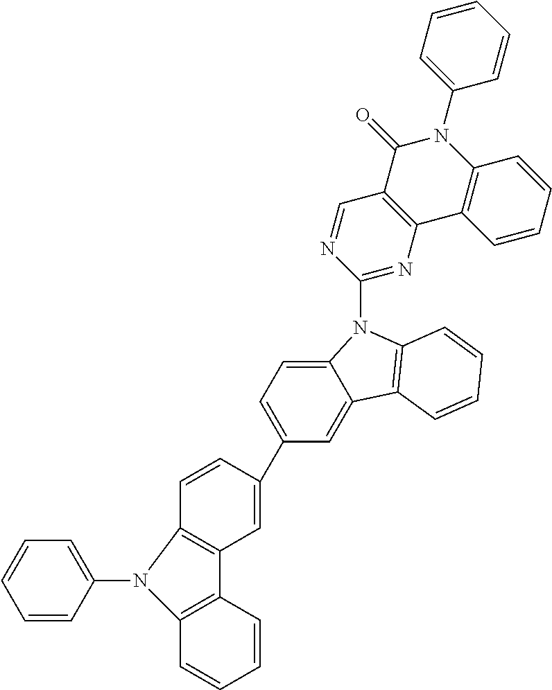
C1(C2=CC3=C(C=C2)N(C2=CC=CC=C2)C2=C3C=CC=C2)=CC=C2C(=C1)C1=C(N2C2=NC3=C(C=N2)C(=O)N(C2=CC=CC=C2)C2=C3C=CC=C2)C=CC=C1
